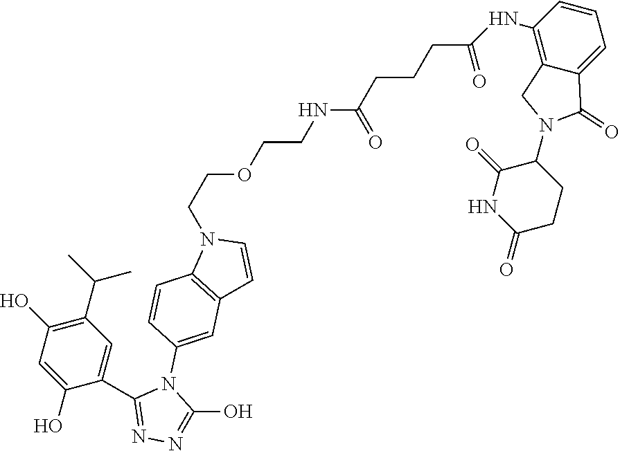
C1(N2C(=O)C3=CC=CC(NC(=O)CCCC(NCCOCCN4C5=C(C=C4)C=C(N4C(C6=CC(C(C)C)=C(O)C=C6O)=NN=C4O)C=C5)=O)=C3C2)C(=O)NC(=O)CC1
